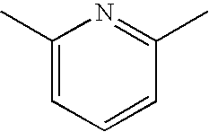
CC1=CC=CC(C)=N1
